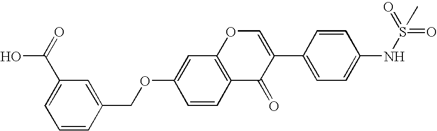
OC(=O)C1=CC=CC(COC2=CC3=C(C=C2)C(=O)C(C2=CC=C(NS(=O)(C)=O)C=C2)=CO3)=C1
